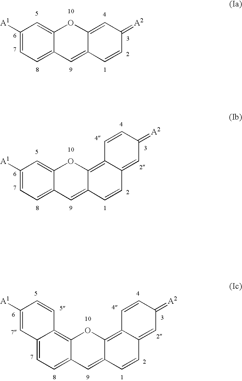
C1([A1])=CC=C2C(=C1)OC1=CC(=[A2])C=CC1=C2.C12=C3C(=CC4=CC=C([A1])C=C4O3)C=CC1=CC(=[A2])C=C2.C12=C3C(=CC4=CC=C5C(=C4O3)C=CC([A1])=C5)C=CC1=CC(=[A2])C=C2
